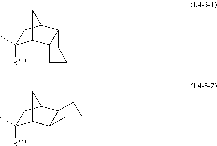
C1(C)([RL41])C2C3C(C(C1)C2)CCC3.C1(C)([RL41])C2CC(C1)C1C2CCC1
